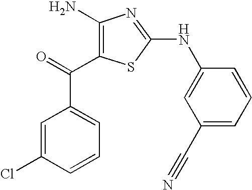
C1=C(Cl)C=CC=C1C(=O)C1=C(N)N=C(NC2=CC(C#N)=CC=C2)S1
